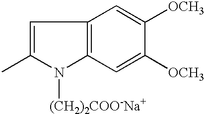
C1=C(C)N([(CH2)2COO-Na+])C2=C1C=C([OCH3])C([OCH3])=C2
